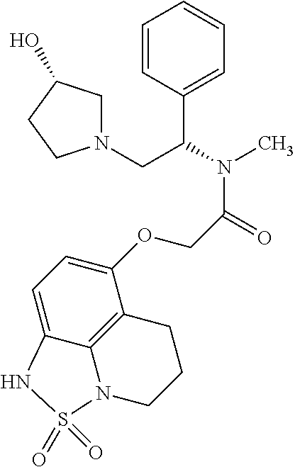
C1=CC(C(N(C)C(=O)COC2=CC=C3C4=C2CCCN4S(=O)(=O)N3)CN2CC(O)CC2)=CC=C1
